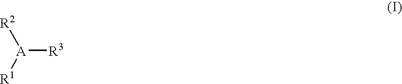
[A]([R3])([R1])[R2]
